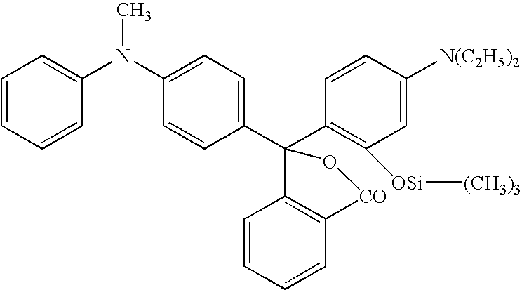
C1(N(C)C2=CC=CC=C2)=CC=C(C2(C3=C([OSi][(CH3)3])C=C([N(C2H5)2])C=C3)C3=C(C=CC=C3)[CO]O2)C=C1
